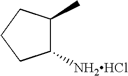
C1([NH2HCl])C(C)CCC1
